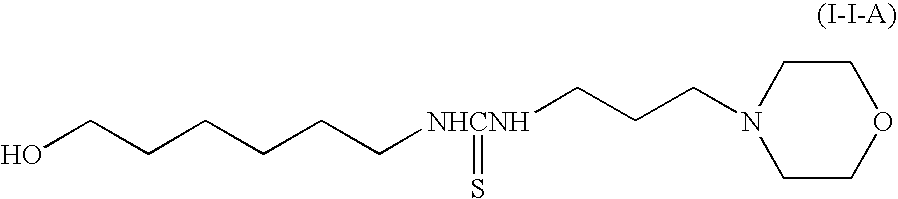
OCCCCCC[NHCNH](=S)CCCN1CCOCC1
